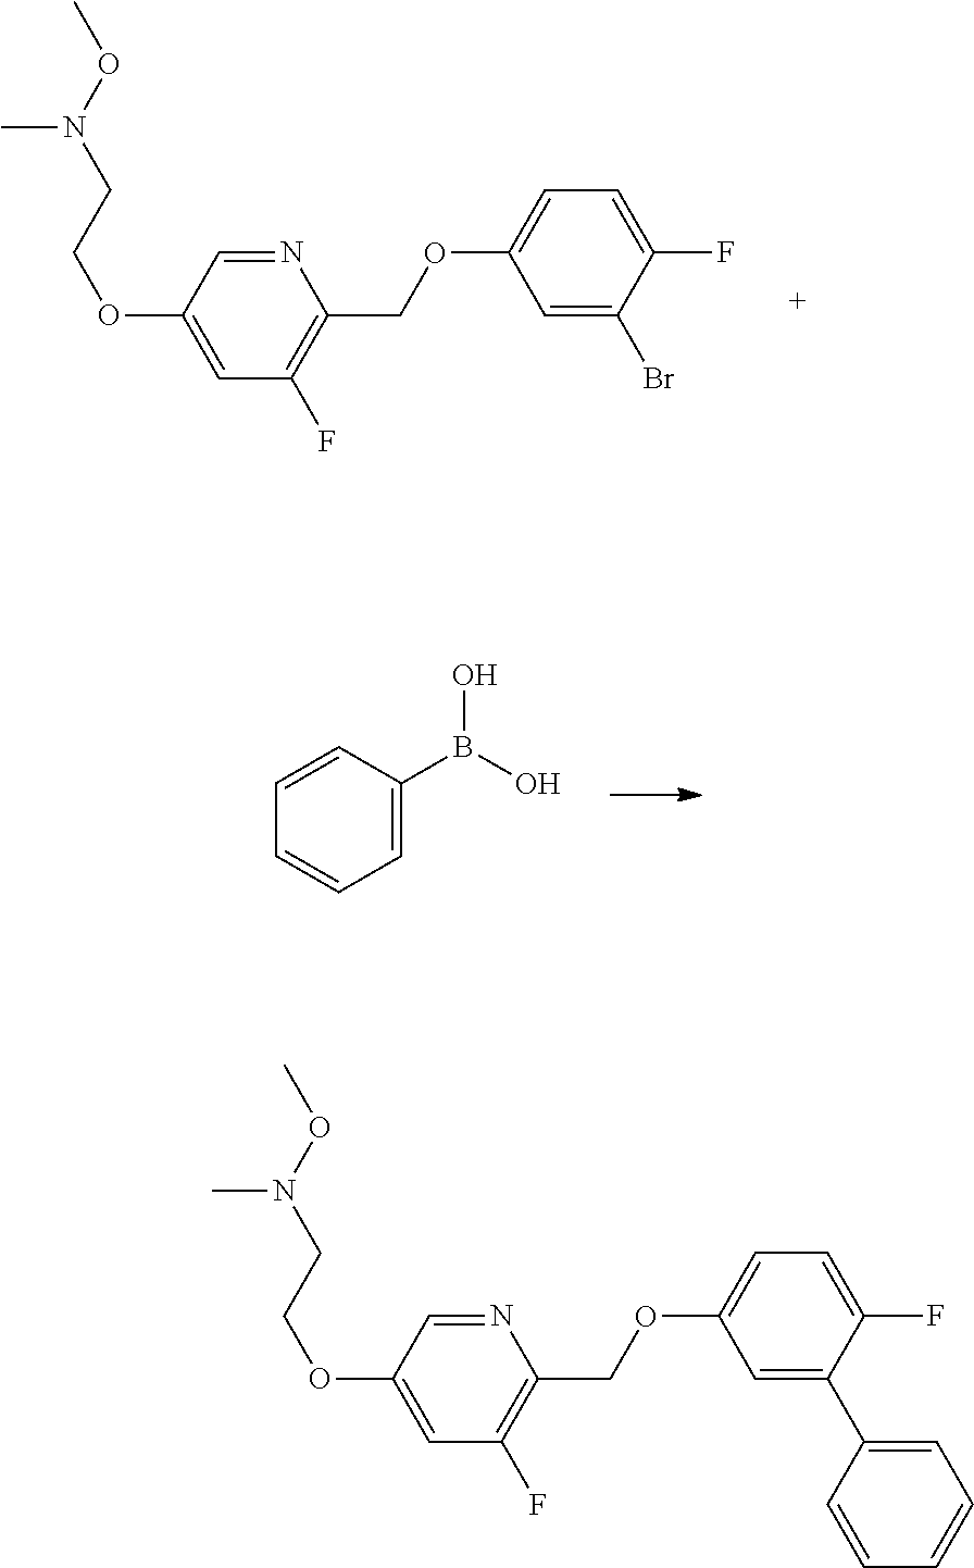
N1=CC(OCCN(C)OC)=CC(F)=C1COC1=CC=C(F)C(Br)=C1.C1=C(B(O)O)C=CC=C1.N1=CC(OCCN(C)OC)=CC(F)=C1COC1=CC=C(F)C(C2=CC=CC=C2)=C1
